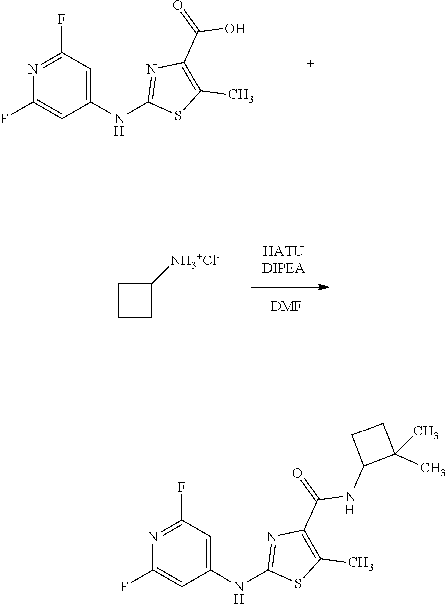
C1(F)=CC(NC2=NC(C(NC3C(C)(C)CC3)=O)=C(C)S2)=CC(F)=N1.[H].[H].C1(F)=CC(NC2=NC(C(O)=O)=C(C)S2)=CC(F)=N1.[H].C1CCC1[NH3+Cl-].[DMF]
